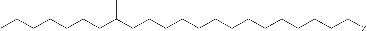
CCCCCCCC(CCCCCCCCCCCCCC[Z])C
